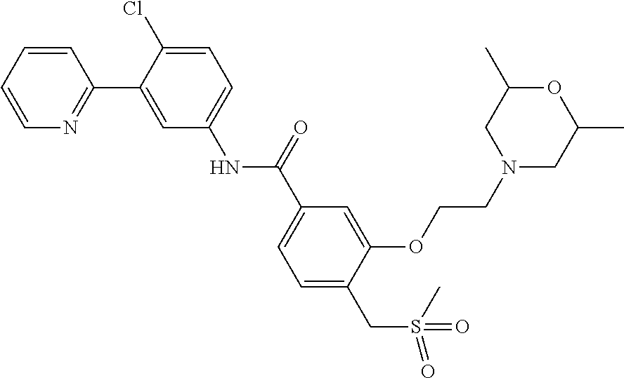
N1=C(C2=CC(NC(C3=CC=C(CS(=O)(=O)C)C(OCCN4CC(C)OC(C)C4)=C3)=O)=CC=C2Cl)C=CC=C1
